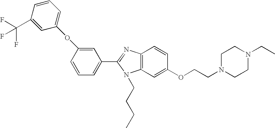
C1(C2=NC3=C(N2CCCC)C=C(OCCN2CCN(CC)CC2)C=C3)=CC=CC(OC2=CC=CC(C(F)(F)F)=C2)=C1
